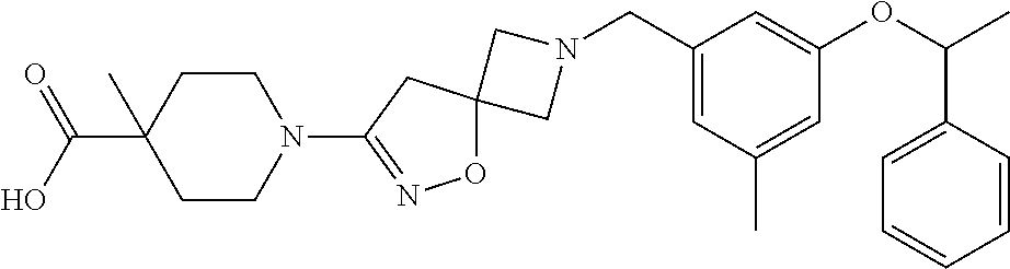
C1N(CC2=CC(C)=CC(OC(C)C3=CC=CC=C3)=C2)CC12ON=C(N1CCC(C(=O)O)(C)CC1)C2
